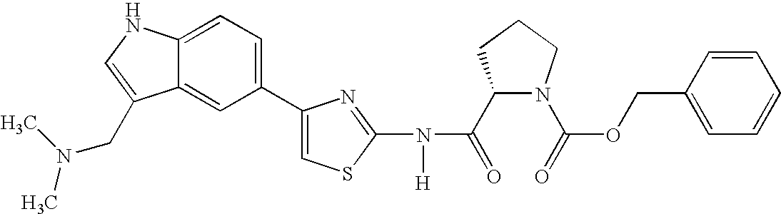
C1(C(=O)N(C2=NC(C3=CC=C4C(=C3)C(CN(C)C)=CN4)=CS2)[H])N(C(=O)OCC2=CC=CC=C2)CCC1
